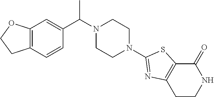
C1(N2CCN(C(C3=CC4=C(C=C3)CCO4)C)CC2)=NC2=C(S1)C(=O)NCC2
